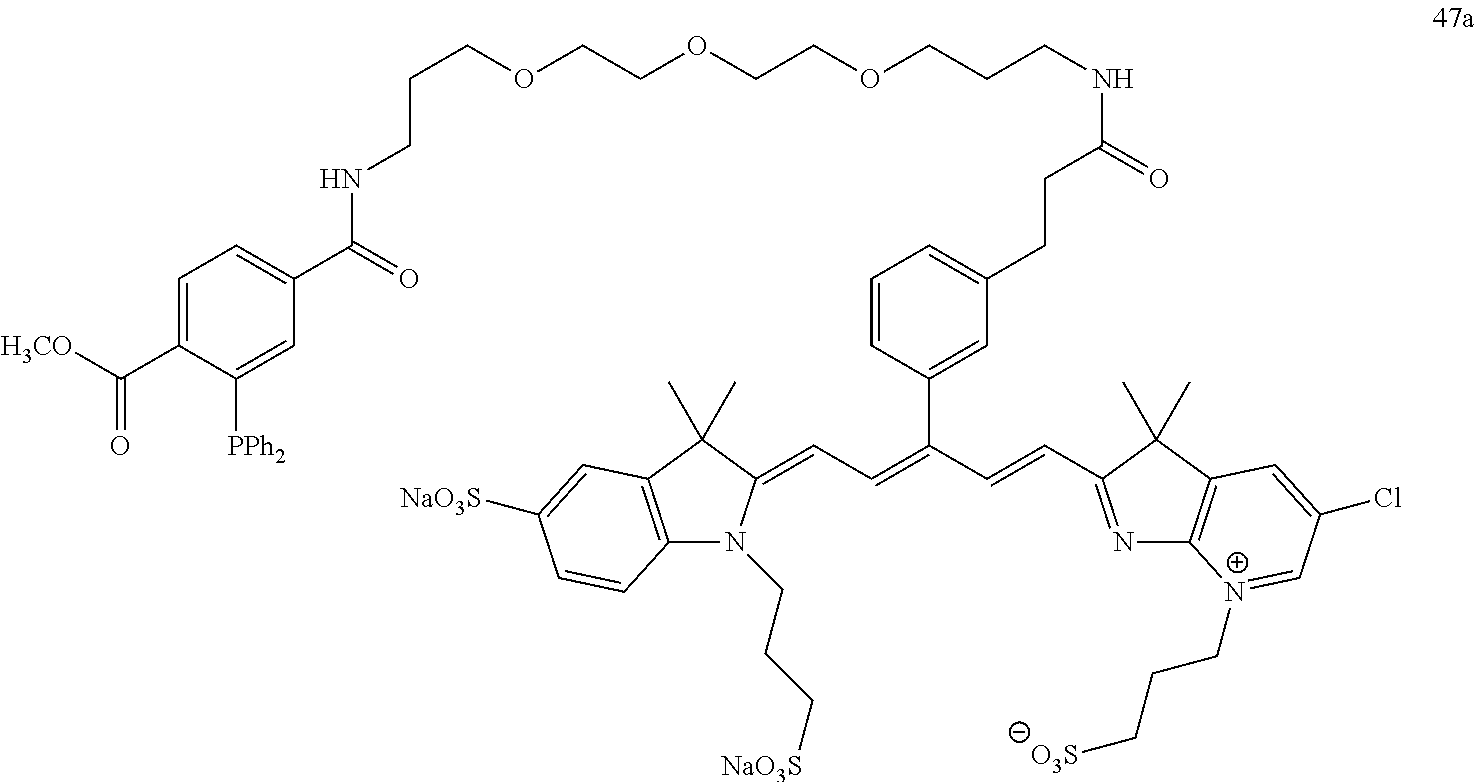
C(C1=CC=C(C(NCCCOCCOCCOCCCNC(CCC2=CC=CC(C(=CC=C3N(CCC[NaO3S])C4=C(C3(C)C)C=C([NaO3S])C=C4)C=CC3=NC4=C(C3(C)C)C=C(Cl)C=[N+]4CCC[O3S])=C2)=O)=O)C=C1[PPh2])(=O)[H3CO]
